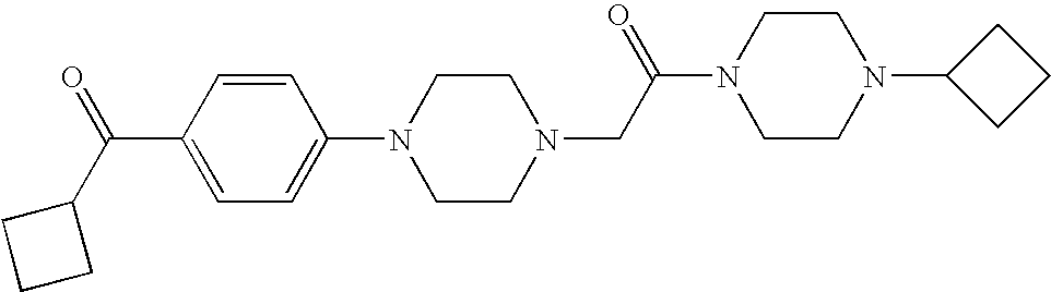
C1=CC(C(C2CCC2)=O)=CC=C1N1CCN(CC(N2CCN(C3CCC3)CC2)=O)CC1
